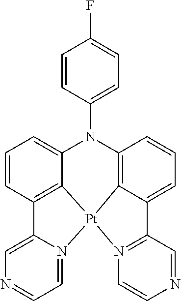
C1=CC2=C3C(=C1)N(C1=CC=C(F)C=C1)C1=C4C(=CC=C1)C1=N(C=CN=C1)[Pt]34N1=CC=NC=C21
